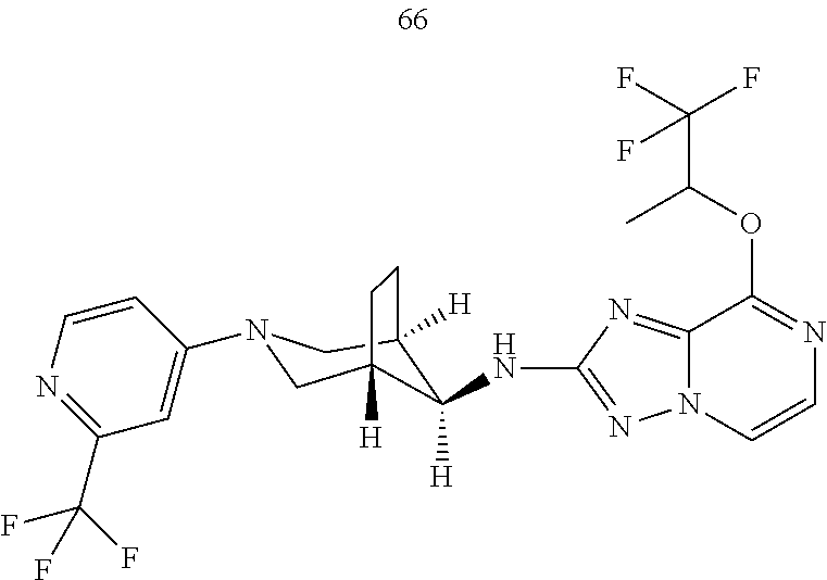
C12([H])CN(C3=CC(C(F)(F)F)=NC=C3)CC([H])(CC1)C2([H])NC1=NN2C(=N1)C(OC(C(F)(F)F)C)=NC=C2
